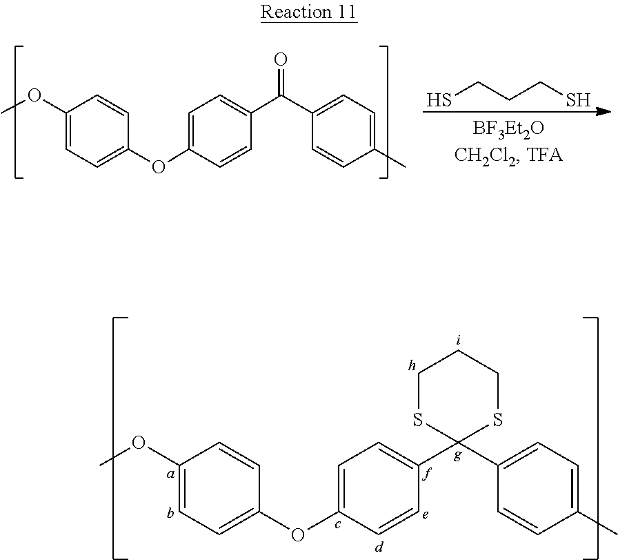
C1=C(OC2=CC=C(OC)C=C2)C=CC(C2(C3=CC=C(C)C=C3)SCCCS2)=C1.SCCCS.C1(OC)=CC=C(OC2=CC=C(C(C3=CC=C(C)C=C3)=O)C=C2)C=C1
